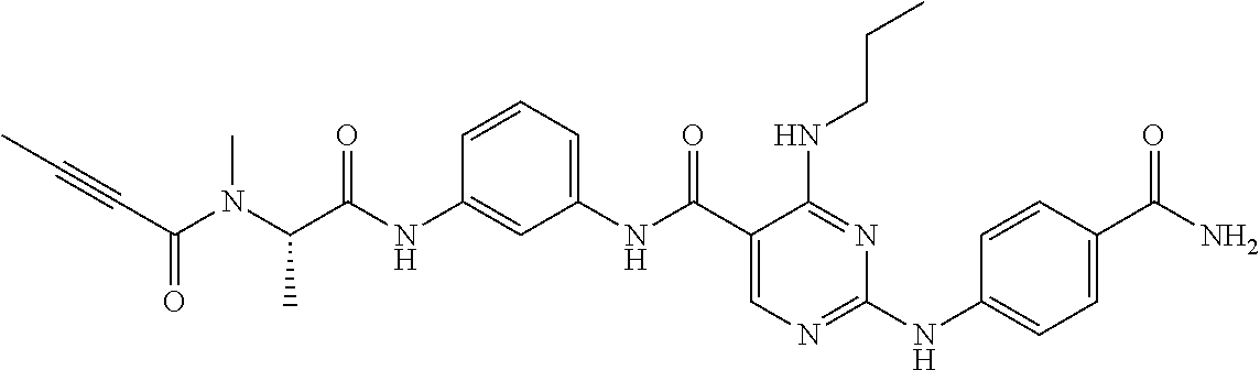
C1(NC(C(C)N(C(=O)C#CC)C)=O)=CC(NC(C2=CN=C(NC3=CC=C(C(N)=O)C=C3)N=C2NCCC)=O)=CC=C1
